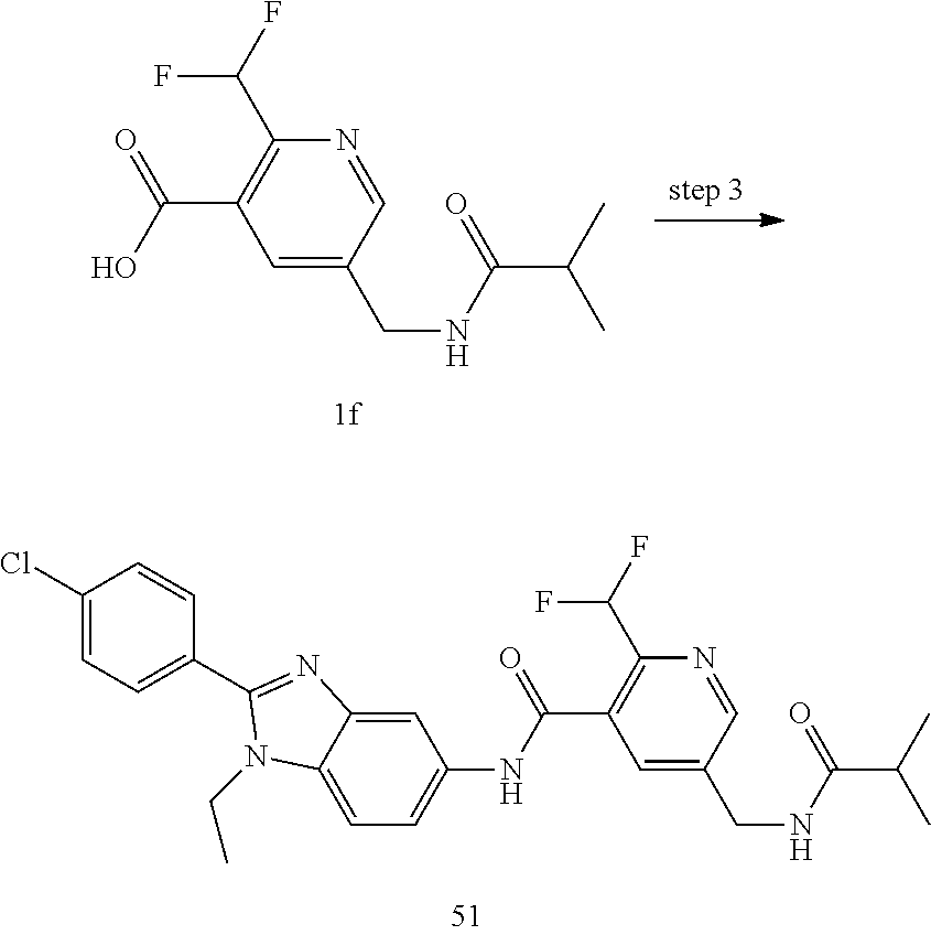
C12=CC=C(NC(C3=C(C(F)F)N=CC(CNC(=O)C(C)C)=C3)=O)C=C1N=C(C1=CC=C(Cl)C=C1)N2CC.C1=NC(C(F)F)=C(C(=O)O)C=C1CNC(C(C)C)=O
